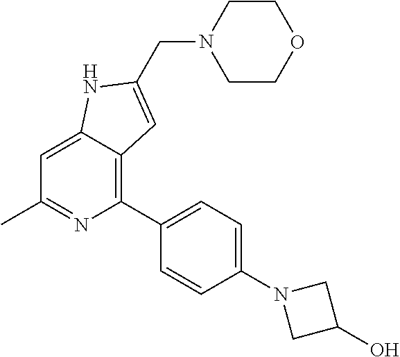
C1=C2C(=C(C3=CC=C(N4CC(O)C4)C=C3)N=C1C)C=C(CN1CCOCC1)N2
